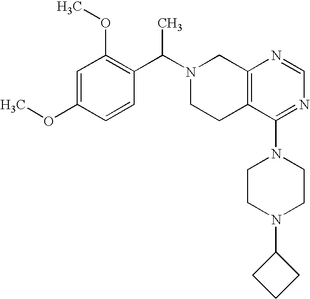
C1(C(N2CCC3=C(C2)N=CN=C3N2CCN(C3CCC3)CC2)C)=C(OC)C=C(OC)C=C1
